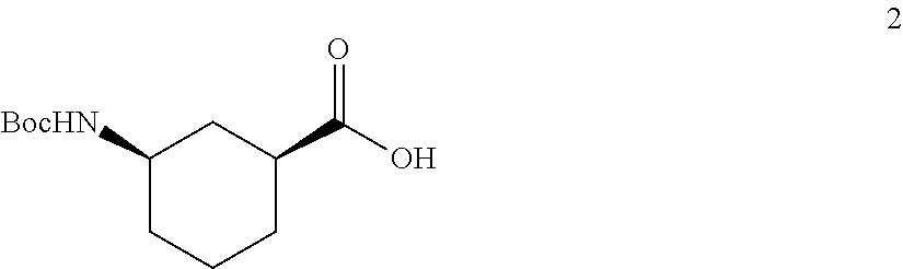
C1([BocHN])CCCC(C(=O)O)C1
